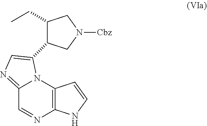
C12=NC=C(C3C(CC)CN([Cbz])C3)N1C1=C(N=C2)NC=C1
